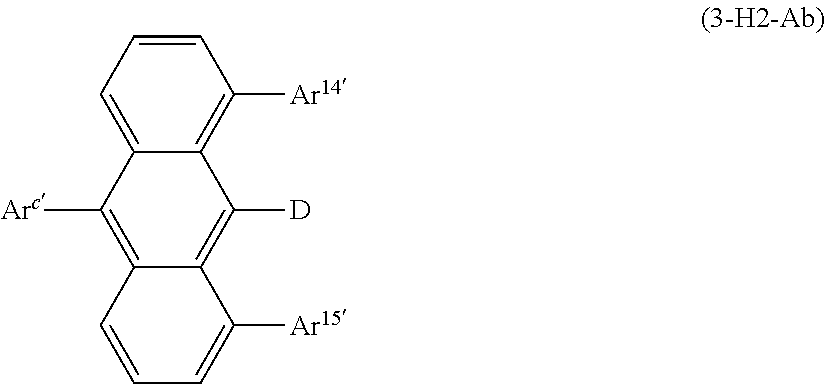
C12=CC=CC([Ar14])=C1C([D])=C1C(=C2[Arc])C=CC=C1[Ar15]
